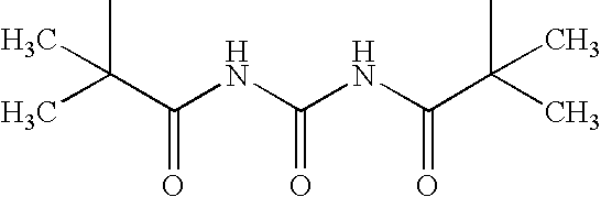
CC(C(NC(NC(C(C)(C)C)=O)=O)=O)(C)C
